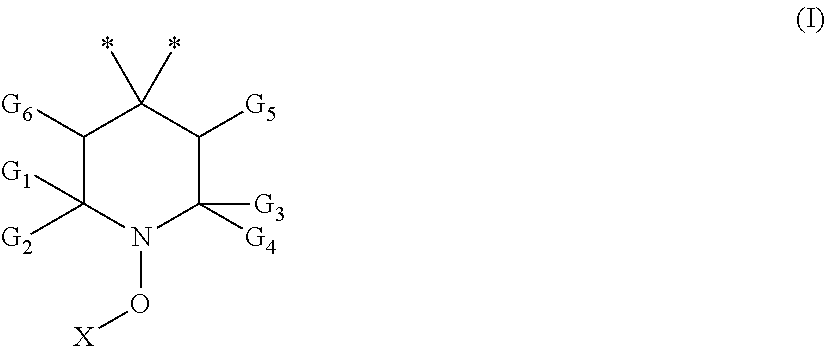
C1([G6])C([G2])([G1])N(O[X])C([G4])([G3])C([G5])C1(*)*
